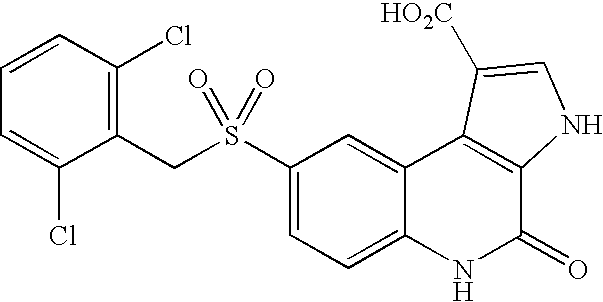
C1=C(Cl)C(CS(C2=CC=C3C(=C2)C2=C(C(=O)N3)NC=C2[HO2C])(=O)=O)=C(Cl)C=C1
